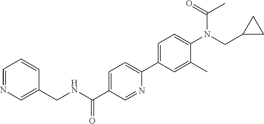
C(C1=CC=C(C2=CC=C(N(CC3CC3)C(C)=O)C(C)=C2)N=C1)(NCC1=CN=CC=C1)=O
